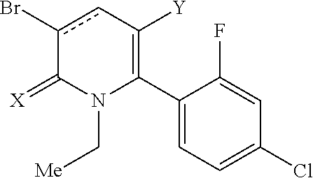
C1(C2=C([Y])cc(Br)C(=[X])N2C[Me])=CC=C(Cl)C=C1F
